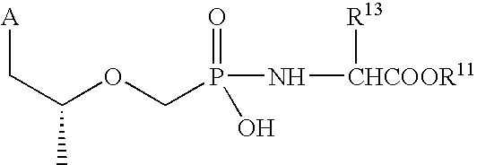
C(C(OCP(=O)(N[CHCOOR11][R13])O)C)[A]
